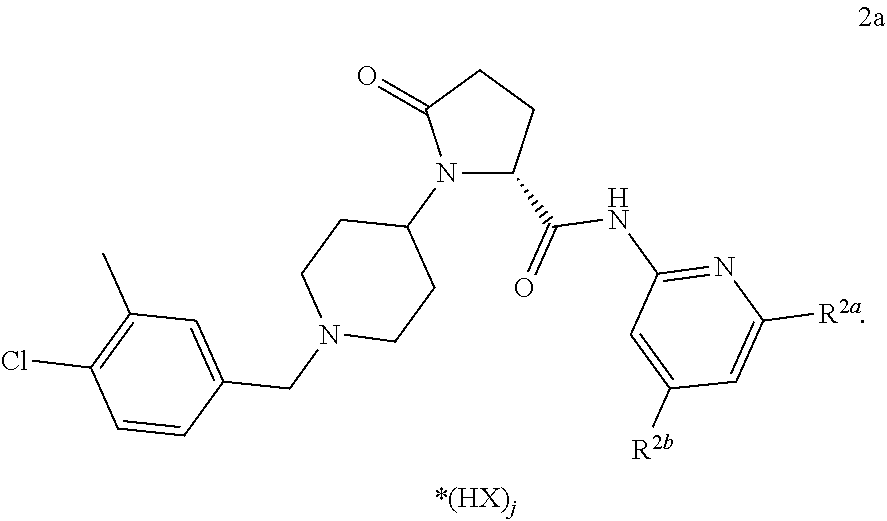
N1(C2CCN(CC3=CC(C)=C(Cl)C=C3)CC2)C(C(=O)NC2=NC([R2a])=CC([R2b])=C2)CCC1=O
